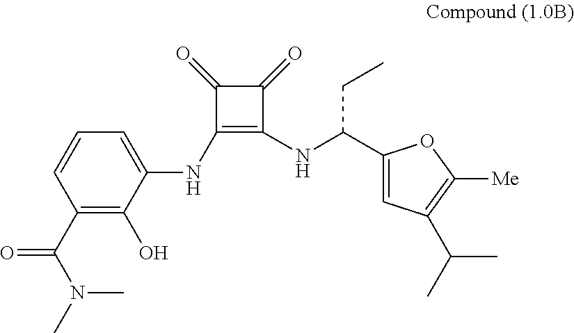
C1(C(N(C)C)=O)=C(O)C(NC2=C(NC(C3=CC(C(C)C)=C([Me])O3)CC)C(=O)C2=O)=CC=C1
